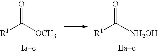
[R1]C([NH2OH])=O.[R1]C([OCH3])=O
